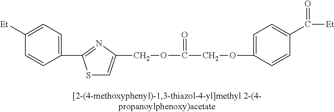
C1(C2=NC(COC(COC3=CC=C(C(=O)[Et])C=C3)=O)=CS2)=CC=C([Et])C=C1
